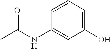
C1=CC=C(O)C=C1NC(C)=O
